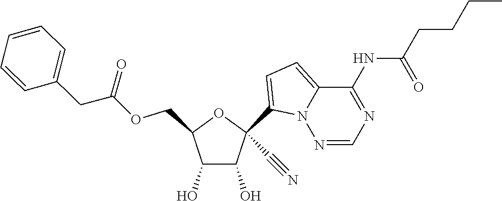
C1(O)C(O)C(COC(CC2=CC=CC=C2)=O)OC1(C1=CC=C2N1N=CN=C2NC(CCCC)=O)C#N
